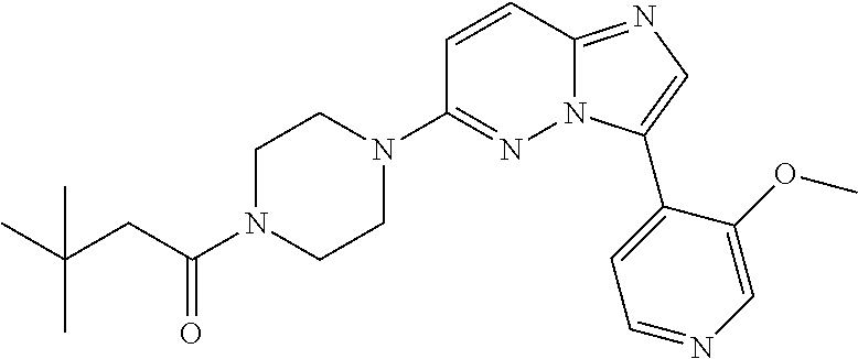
C1(N2CCN(C(CC(C)(C)C)=O)CC2)=NN2C(=NC=C2C2=CC=NC=C2OC)C=C1
